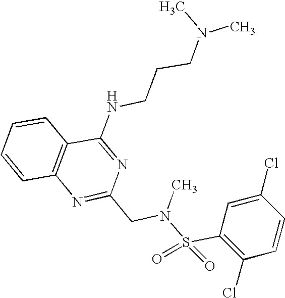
C1=CC2=C(C=C1)C(NCCCN(C)C)=NC(CN(S(C1=C(Cl)C=CC(Cl)=C1)(=O)=O)C)=N2
